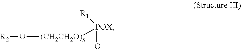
[R2]O[(CH2CH2O)n][POX]([R1])=O
